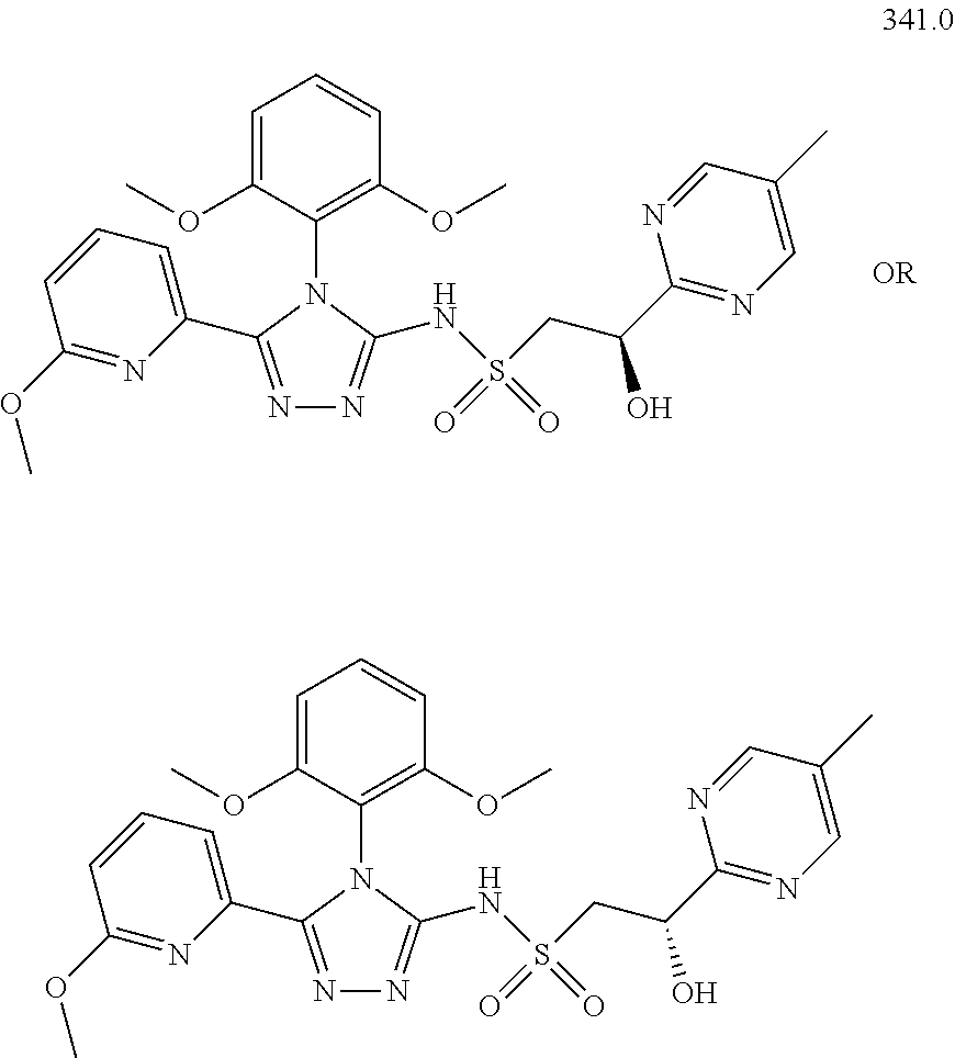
C1(C2=NN=C(NS(=O)(CC(C3=NC=C(C)C=N3)O)=O)N2C2=C(OC)C=CC=C2OC)=CC=CC(OC)=N1.C1(C2=NN=C(NS(=O)(CC(C3=NC=C(C)C=N3)O)=O)N2C2=C(OC)C=CC=C2OC)=CC=CC(OC)=N1
